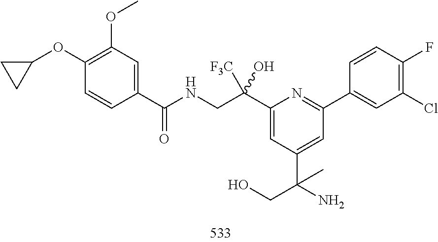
C1(C([F3C])(O)CNC(C2=CC(OC)=C(OC3CC3)C=C2)=O)=CC(C(N)(CO)C)=CC(C2=CC(Cl)=C(F)C=C2)=N1
